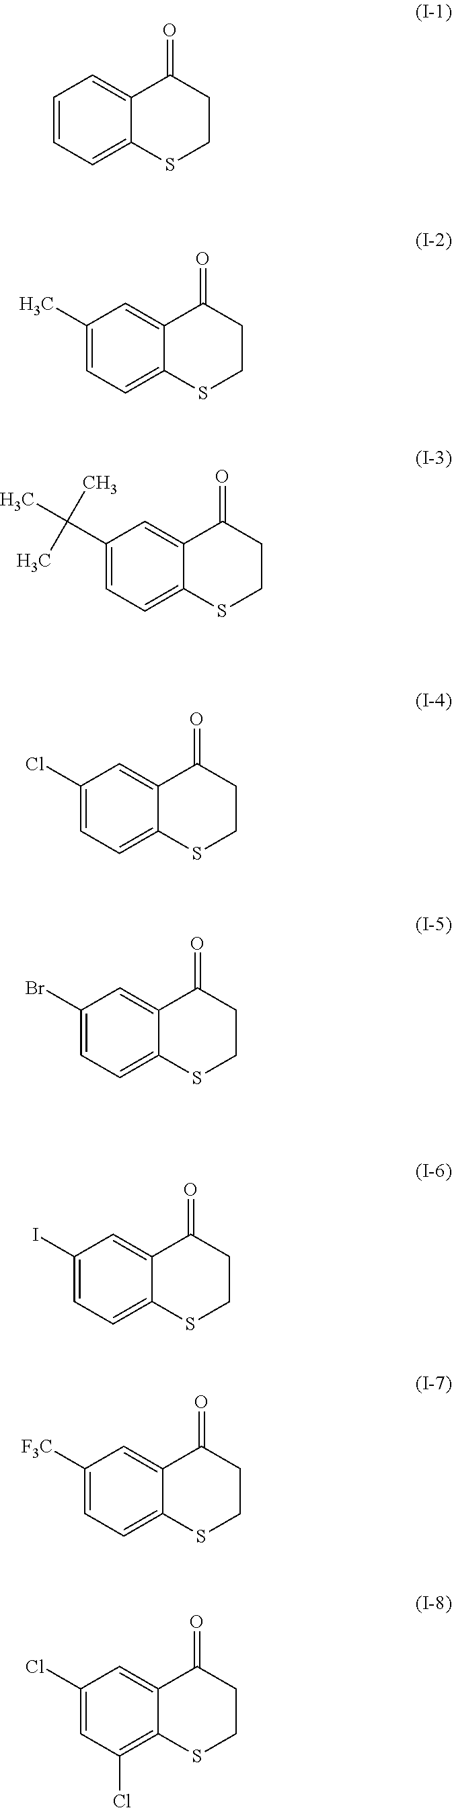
C1=CC=C2C(=C1)C(=O)CCS2.C1(C)=CC=C2C(=C1)C(=O)CCS2.C1(C(C)(C)C)=CC=C2C(=C1)C(=O)CCS2.C1(Cl)=CC=C2C(=C1)C(=O)CCS2.C1(Br)=CC=C2C(=C1)C(=O)CCS2.C1(I)=CC=C2C(=C1)C(=O)CCS2.C1([F3C])=CC=C2C(=C1)C(=O)CCS2.C1(Cl)=CC(Cl)=C2C(=C1)C(=O)CCS2
